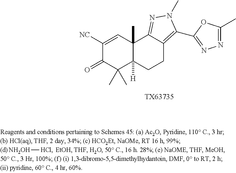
C1([NC])=CC2(C)C([H])(C(C)(C)C1=O)CCC1=C(C3=NN=C(C)O3)N(C)N=C21.[TX63735].[NH2OH][HCl]
